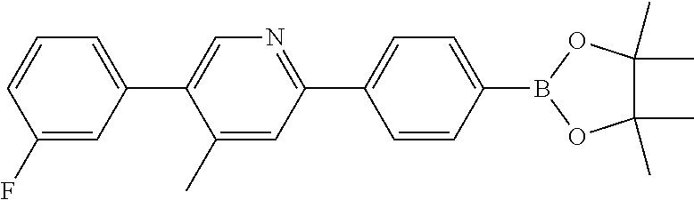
C1(F)=CC(C2=CN=C(C3=CC=C(B4OC(C)(C)C(C)(C)O4)C=C3)C=C2C)=CC=C1
